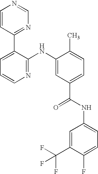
C1=CC(C2=CC=CN=C2NC2=CC(C(NC3=CC=C(F)C(C(F)(F)F)=C3)=O)=CC=C2C)=NC=N1
